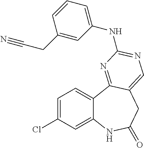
C1=C(Cl)C=C2C(=C1)C1=NC(NC3=CC=CC(CC#N)=C3)=NC=C1CC(=O)N2
